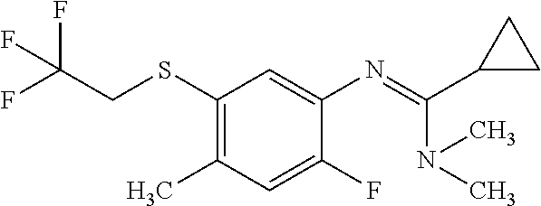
C1(SCC(F)(F)F)=C(C)C=C(F)C(N=C(N(C)C)C2CC2)=C1
